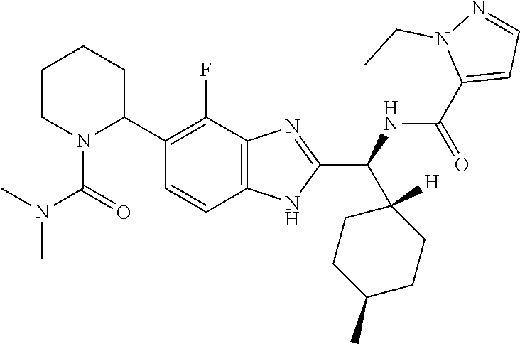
C1(C2=C(F)C3=C(C=C2)NC(C(NC(C2=CC=NN2CC)=O)C2([H])CCC(C)CC2)=N3)CCCCN1C(N(C)C)=O
